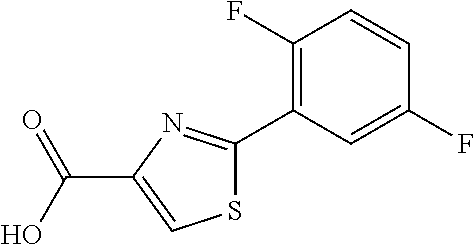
C1(F)=C(C2=NC(C(O)=O)=CS2)C=C(F)C=C1
